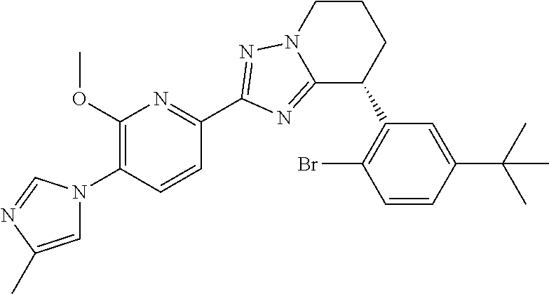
C12=NC(C3=NC(OC)=C(N4C=C(C)N=C4)C=C3)=NN1CCCC2C1=C(Br)C=CC(C(C)(C)C)=C1
